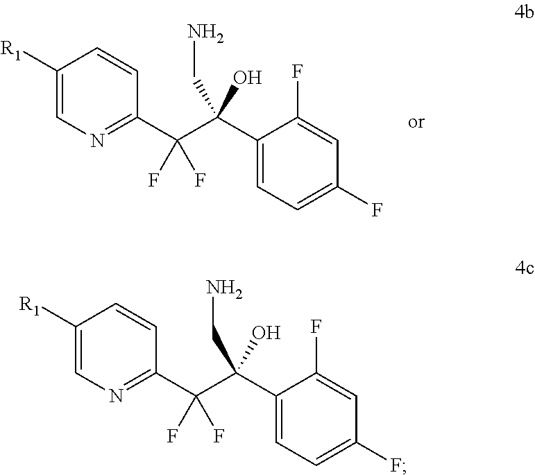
C1=C([R1])C=CC(C(C(C2=CC=C(F)C=C2F)(CN)O)(F)F)=N1.C1=C([R1])C=CC(C(C(C2=CC=C(F)C=C2F)(CN)O)(F)F)=N1
